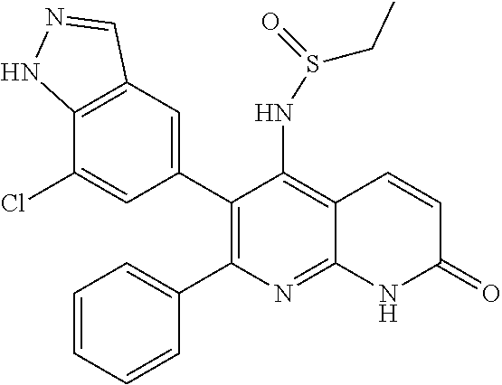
C12=C(C=C(C3=C(C4=CC=CC=C4)N=C4C(=C3NS(=O)CC)C=CC(=O)N4)C=C1Cl)C=NN2
